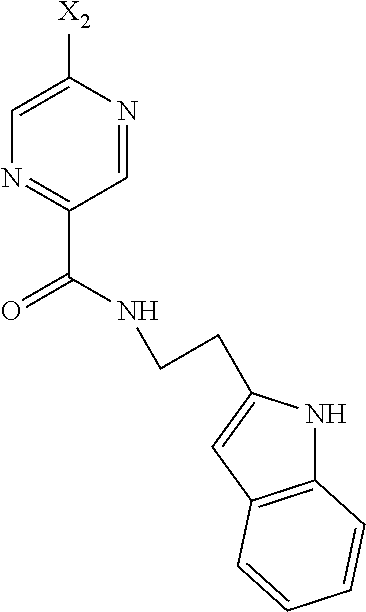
C1=NC([X2])=CN=C1C(NCCC1=CC2=C(N1)C=CC=C2)=O
